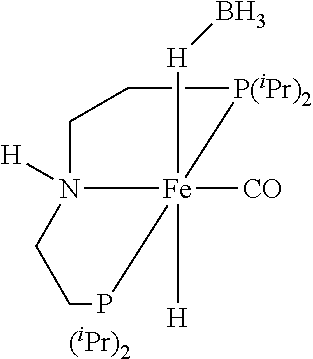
C1CN2([H])CC[P(iPr)2][Fe]2([H])([CO])([H]B)P1.[(iPr)2]
